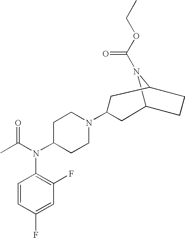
C12N(C(OCC)=O)C(CC1)CC(N1CCC(N(C(C)=O)C3=C(F)C=C(F)C=C3)CC1)C2
